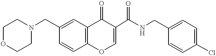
C1OCCN(CC2=CC3=C(C=C2)OC=C(C(NCC2=CC=C(Cl)C=C2)=O)C3=O)C1
